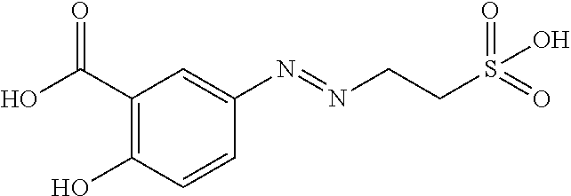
C1(C(O)=O)=C(O)C=CC(N=NCCS(=O)(=O)O)=C1
